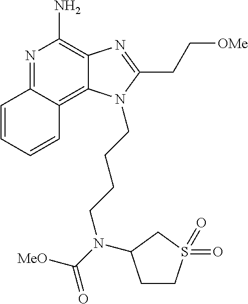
N1=C2C(=C3C(=C1N)N=C(CC[OMe])N3CCCCN(C(=O)[MeO])C1CCS(=O)(=O)C1)C=CC=C2
